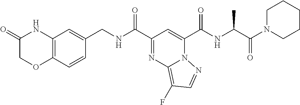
C12=C(C=CC(CNC(C3=NC4=C(F)C=NN4C(C(NC(C(=O)N4CCCCC4)C)=O)=C3)=O)=C1)OCC(=O)N2
